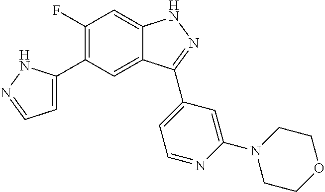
C1(F)=C(C2=CC=NN2)C=C2C(=C1)NN=C2C1=CC=NC(N2CCOCC2)=C1
